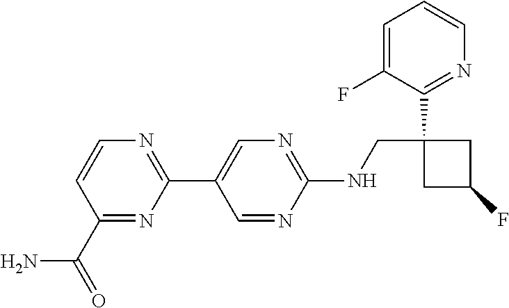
C1(NCC2(C3=NC=CC=C3F)CC(F)C2)=NC=C(C2=NC=CC(C(N)=O)=N2)C=N1
